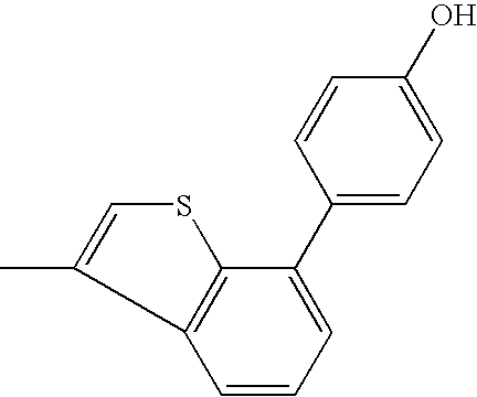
C1(C2=CC=CC3=C2SC=C3C)=CC=C(O)C=C1
